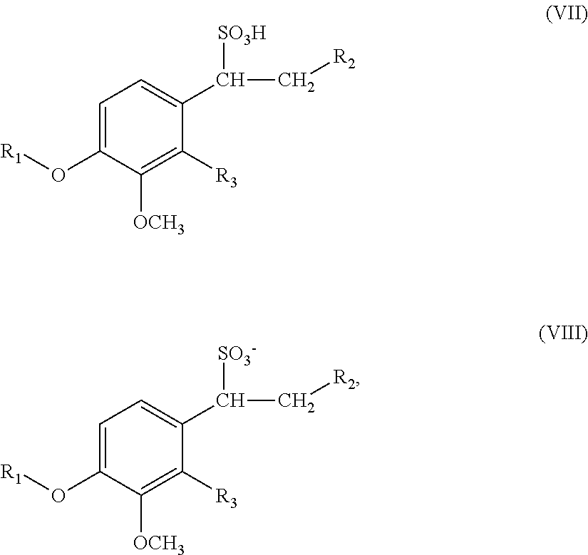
C1=C(O[R1])C([OCH3])=C([R3])C(C(C[R2])[SO3H])=C1.C1=C(O[R1])C([OCH3])=C([R3])C(C(C[R2])[SO3-])=C1
